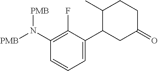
C1=C(C2CC(=O)CCC2C)C(F)=C(N([PMB])[PMB])C=C1
